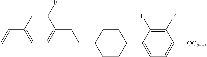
C1(F)=CC(C=C)=CC=C1CCC1CCC(C2=CC=C([OC2H5])C(F)=C2F)CC1
